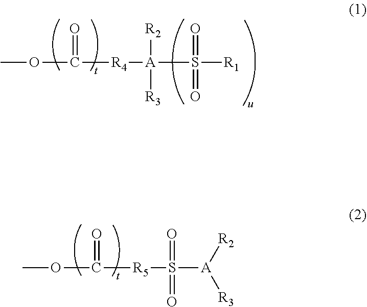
COC(=O)[R4][A](S([R1])(=O)=O)([R2])[R3].COC(=O)[R5]S(=O)(=O)[A]([R2])[R3]
